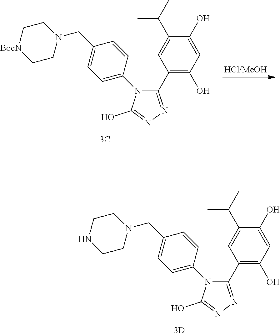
C1CN(CC2=CC=C(N3C(C4=C(O)C=C(O)C(C(C)C)=C4)=NN=C3O)C=C2)CCN1.C1CN(CC2=CC=C(N3C(C4=C(O)C=C(O)C(C(C)C)=C4)=NN=C3O)C=C2)CC[BocN]1
